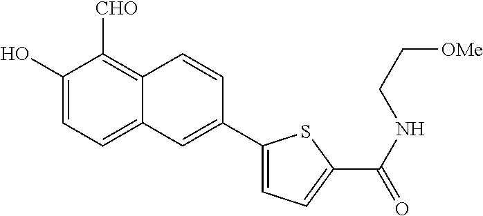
C1(O)=CC=C2C(=C1[CHO])C=CC(C1=CC=C(C(NCC[OMe])=O)S1)=C2
